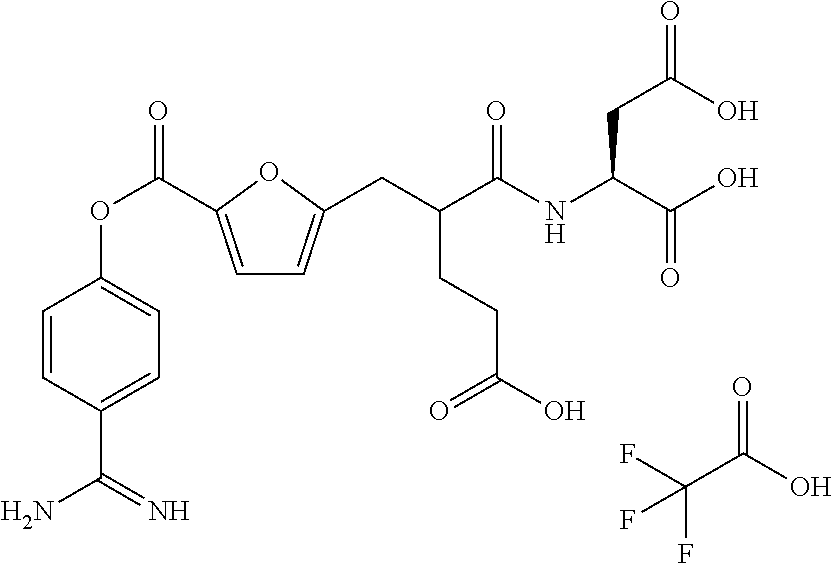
C1=C(C(OC2=CC=C(C(=N)N)C=C2)=O)OC(CC(C(NC(C(O)=O)CC(O)=O)=O)CCC(O)=O)=C1.FC(C(O)=O)(F)F
